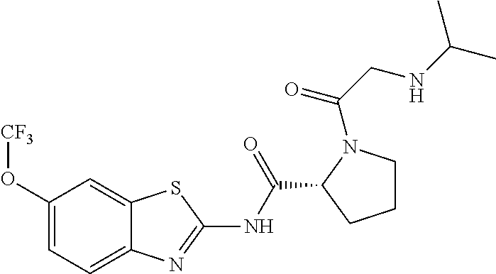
C12=CC(O[CF3])=CC=C1N=C(NC(C1CCCN1C(CNC(C)C)=O)=O)S2
